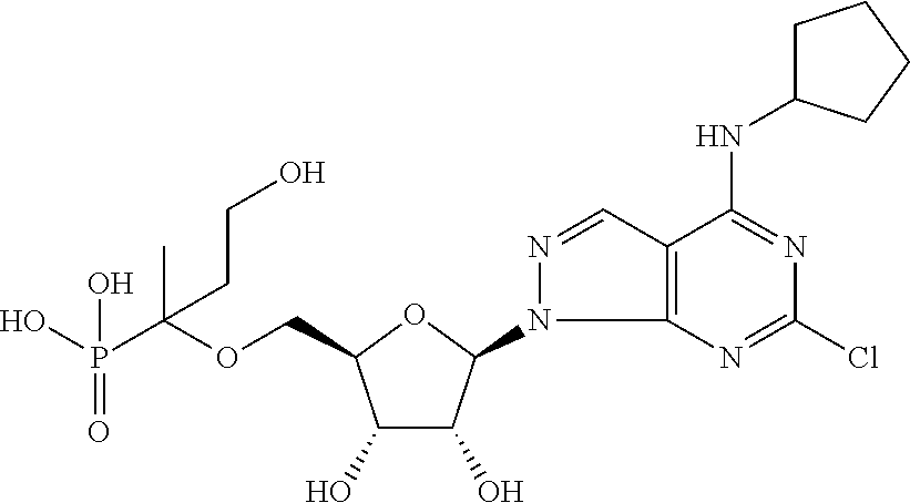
C(OCC1C(O)C(O)C(N2C3=C(C=N2)C(NC2CCCC2)=NC(Cl)=N3)O1)(P(O)(=O)O)(C)CCO
